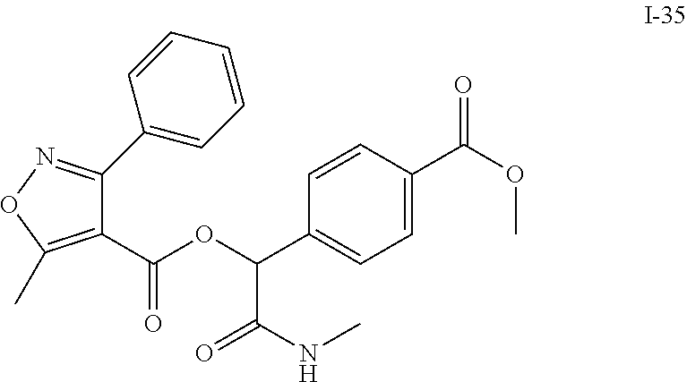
C1(C(OC(C2=CC=C(C(OC)=O)C=C2)C(NC)=O)=O)=C(C)ON=C1C1=CC=CC=C1
